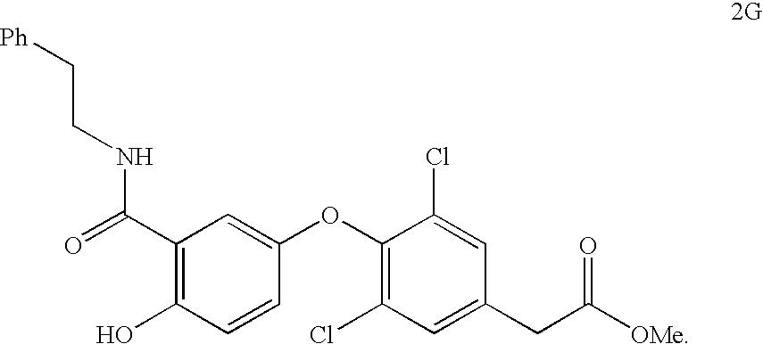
C1(C(=O)NCC[Ph])=C(O)C=CC(OC2=C(Cl)C=C(CC(=O)[OMe])C=C2Cl)=C1
